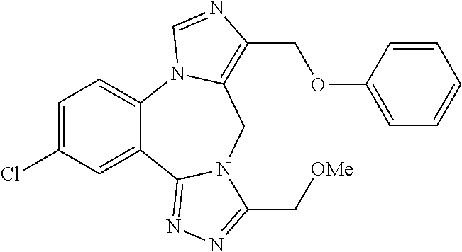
C1=C(Cl)C=C2C(=C1)N1C(=C(COC3=CC=CC=C3)N=C1)CN1C2=NN=C1C[OMe]
